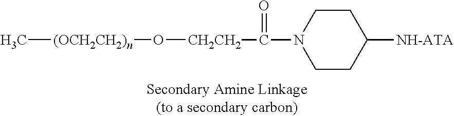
C[(OCH2CH2)n]O[CH2CH2]C(N1CCC([NH-ATA])CC1)=O
